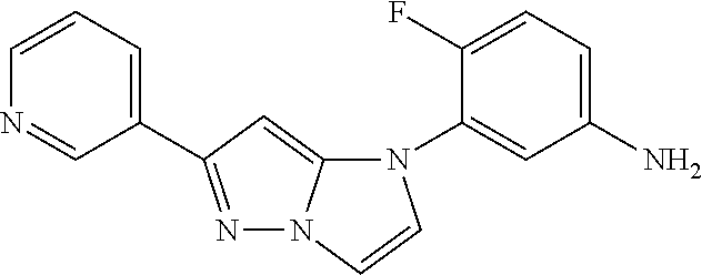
N1=C(C2=CC=CN=C2)C=C2N1C=CN2C1=CC(N)=CC=C1F
